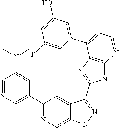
C1(C2=NC=C3C(=C2)C(C2=NC4=C(N2)N=CC=C4C2=CC(O)=CC(F)=C2)=NN3)=CN=CC(N(C)C)=C1
